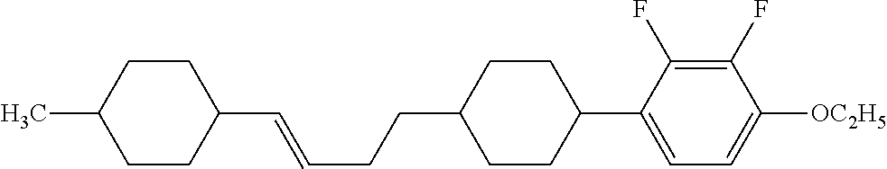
C1CC(C)CCC1C=CCCC1CCC(C2=CC=C([OC2H5])C(F)=C2F)CC1
